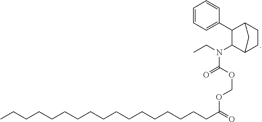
C1(C2C(N(CC)C(OCOC(CCCCCCCCCCCCCCCCC)=O)=O)C3CCC2C3)=CC=CC=C1
